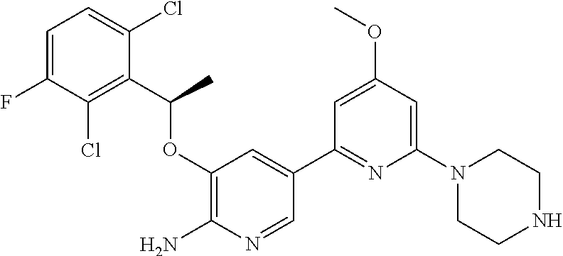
C1(OC(C2=C(Cl)C(F)=CC=C2Cl)C)=C(N)N=CC(C2=NC(N3CCNCC3)=CC(OC)=C2)=C1
